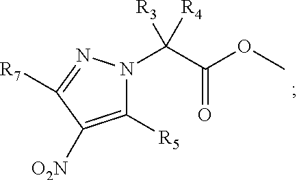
C1([R5])=C([O2N])C([R7])=NN1C(C(OC)=O)([R4])[R3]
